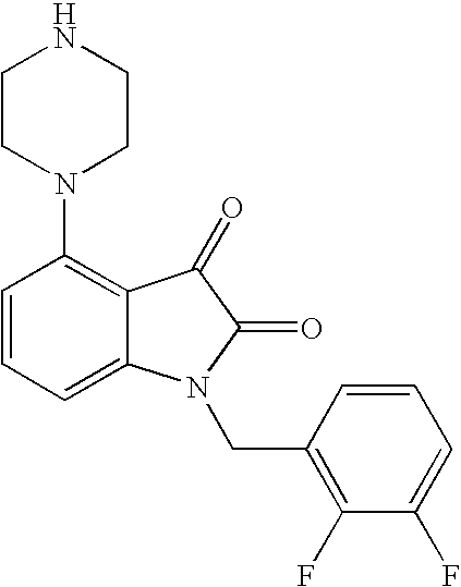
C1=CC=C2C(=C1N1CCNCC1)C(=O)C(=O)N2CC1=C(F)C(F)=CC=C1
